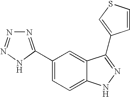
C1(C2=NN=NN2)=CC=C2C(=C1)C(C1=CSC=C1)=NN2
